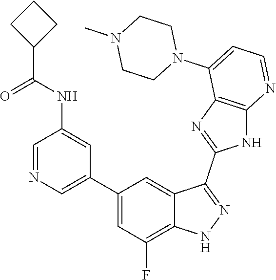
C1=NC=C(C2=CC(F)=C3C(=C2)C(C2=NC4=C(N2)N=CC=C4N2CCN(C)CC2)=NN3)C=C1NC(=O)C1CCC1
